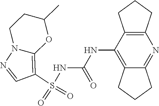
S(NC(NC1=C2C(=NC3=C1CCC3)CCC2)=O)(C1=C2N(N=C1)CCC(C)O2)(=O)=O
